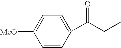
C1=CC(C(=O)CC)=CC=C1[MeO]
